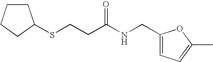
C1CCCC1SCCC(NCC1=CC=C(C)O1)=O
